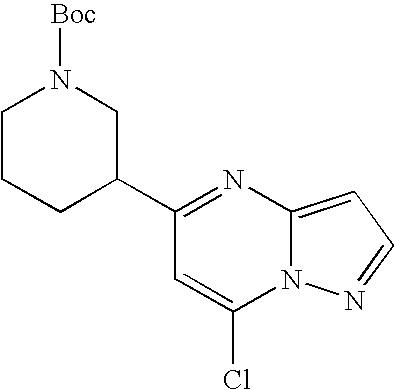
C1(C2CN([Boc])CCC2)=NC2=CC=NN2C(Cl)=C1
